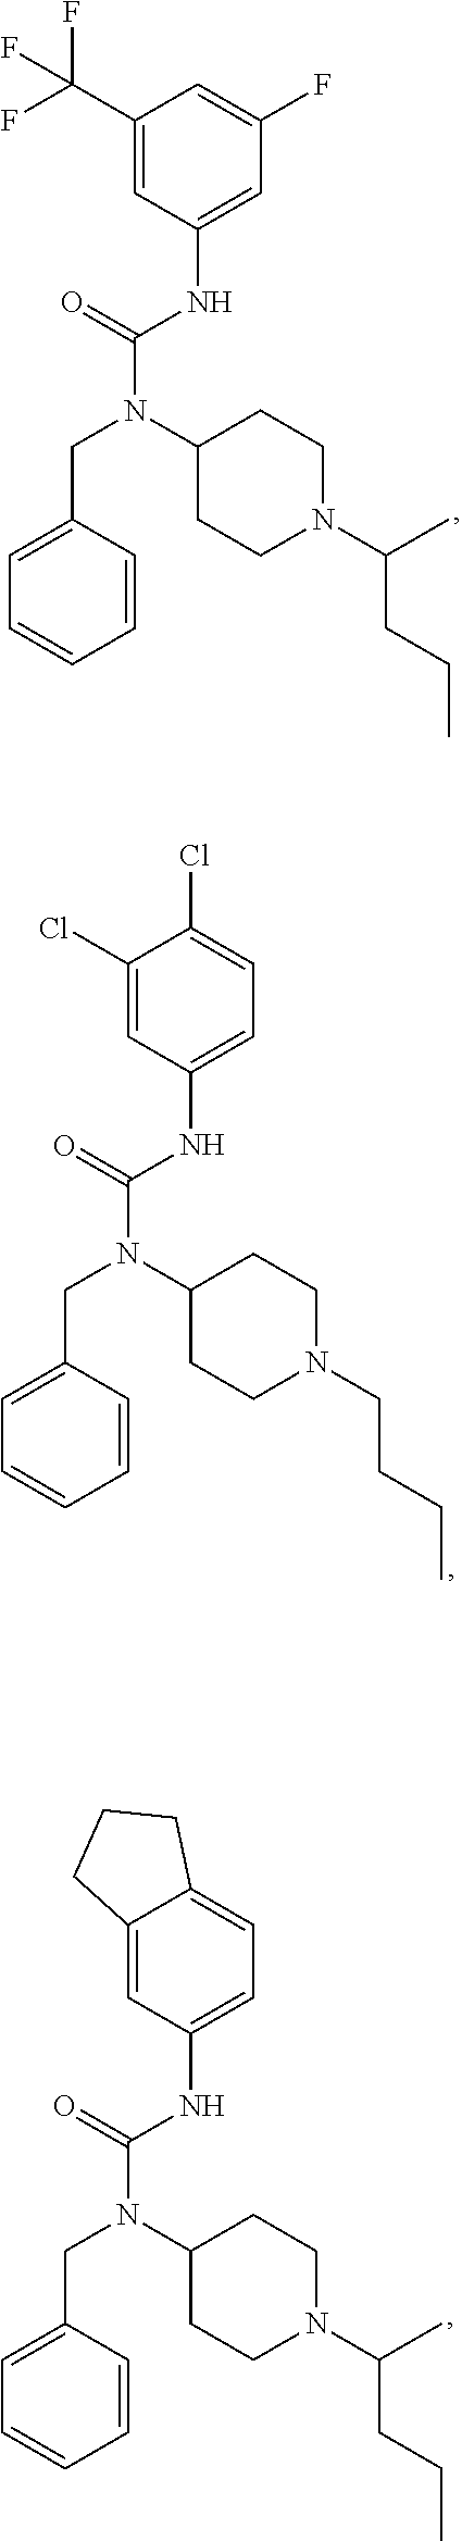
C1(NC(N(CC2=CC=CC=C2)C2CCN(C(C)CCC)CC2)=O)=CC(F)=CC(C(F)(F)F)=C1.C1(NC(N(CC2=CC=CC=C2)C2CCN(CCCC)CC2)=O)=CC=C(Cl)C(Cl)=C1.C1(NC(N(CC2=CC=CC=C2)C2CCN(C(C)CCC)CC2)=O)=CC=C2C(=C1)CCC2
